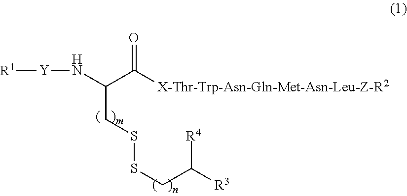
[Y](NC(C([X-Thr-Trp-Asn-Gln-Met-Asn-Leu-Z-R2])=O)CSSCC([R4])[R3])[R1]
